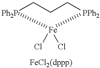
C1C[PPh2][Fe](Cl)(Cl)[Ph2P]C1
